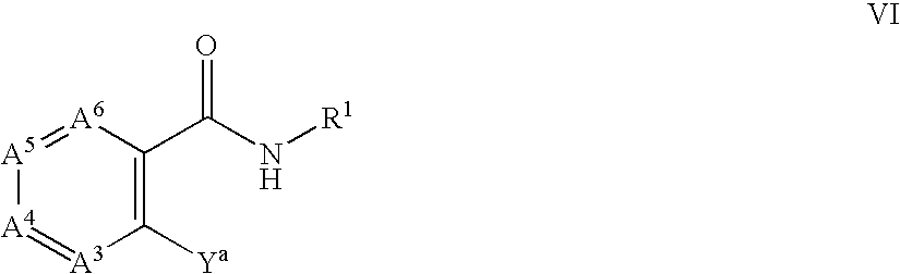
[A5]1=[A6]C(C(N[R1])=O)=C([Ya])[A3]=[A4]1
